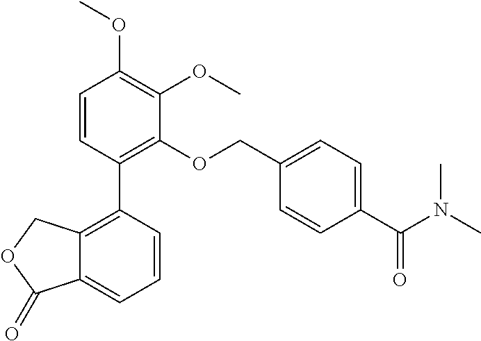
C1=CC(C2=C(OCC3=CC=C(C(N(C)C)=O)C=C3)C(OC)=C(OC)C=C2)=C2C(=C1)C(=O)OC2
